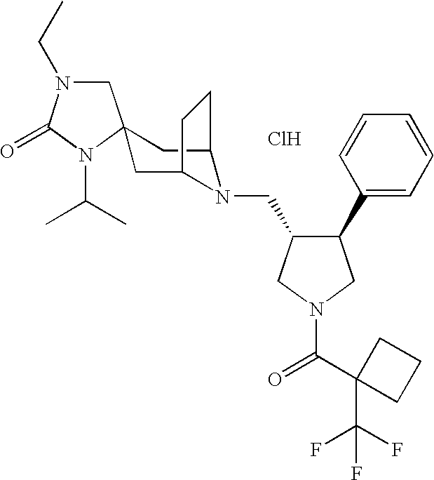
Cl.C1N(CC)C(=O)N(C(C)C)C12CC1N(CC3C(C4=CC=CC=C4)CN(C(C4(C(F)(F)F)CCC4)=O)C3)C(C2)CC1
